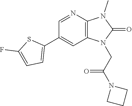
C1(C2=CC=C(F)S2)=CC2=C(N=C1)N(C)C(=O)N2CC(=O)N1CCC1
